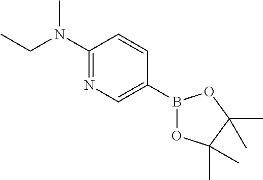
C1(N(CC)C)=NC=C(B2OC(C)(C)C(C)(C)O2)C=C1
